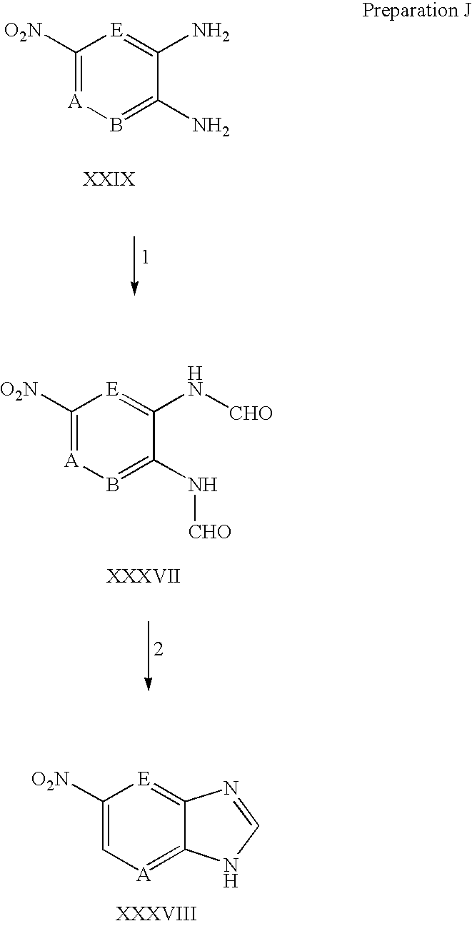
C1([O2N])=[A]B=C(N)C(N)=[E]1.C1([O2N])=[A]B=C(N[CHO])C(N[CHO])=[E]1.C1([O2N])=C[A]=C2C(=[E]1)N=CN2
